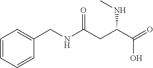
C1=CC=CC=C1CNC(CC(NC)C(=O)O)=O
